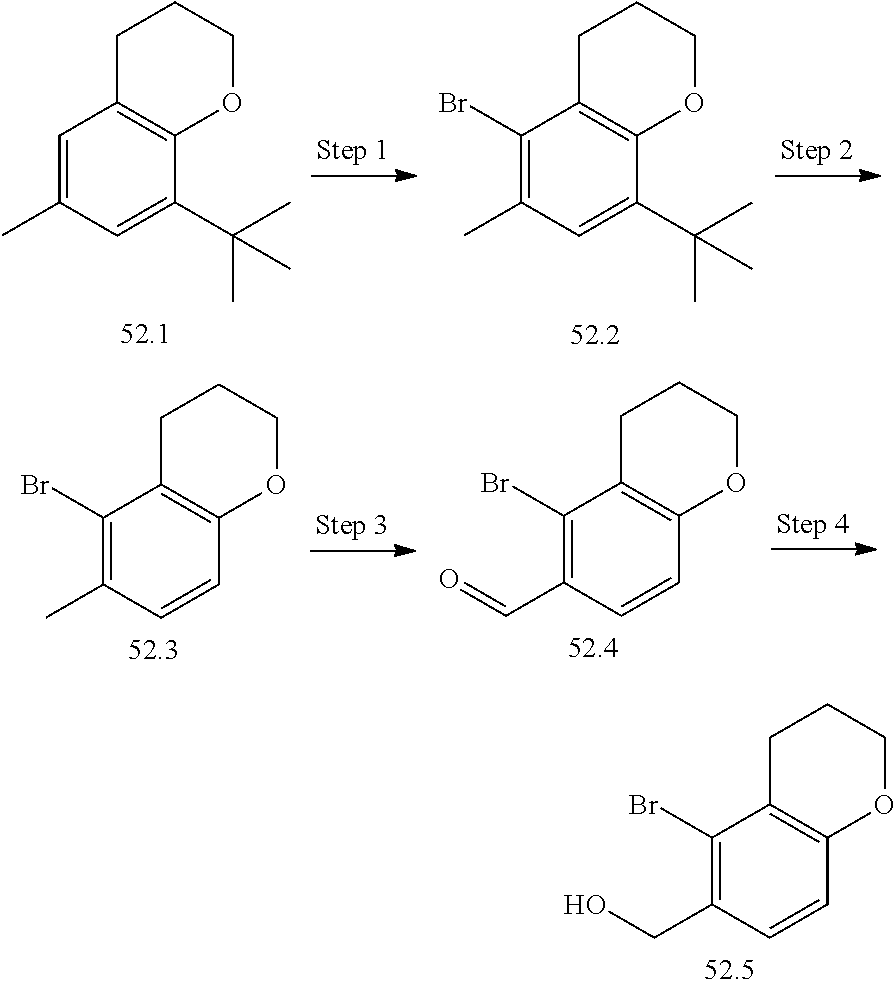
C1=C(C)C=C(C(C)(C)C)C2=C1CCCO2.C1(Br)=C(C)C=C(C(C)(C)C)C2=C1CCCO2.C1(Br)=C(C)C=CC2=C1CCCO2.C1(Br)=C(C=O)C=CC2=C1CCCO2.C1(Br)=C(CO)C=CC2=C1CCCO2
